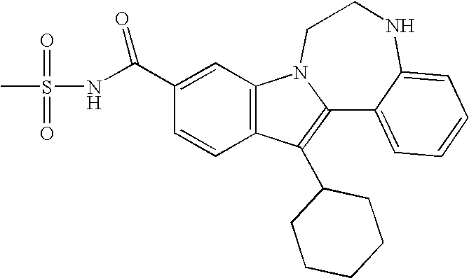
C1(C(NS(C)(=O)=O)=O)=CC2=C(C=C1)C(C1CCCCC1)=C1N2CCNC2=CC=CC=C12
